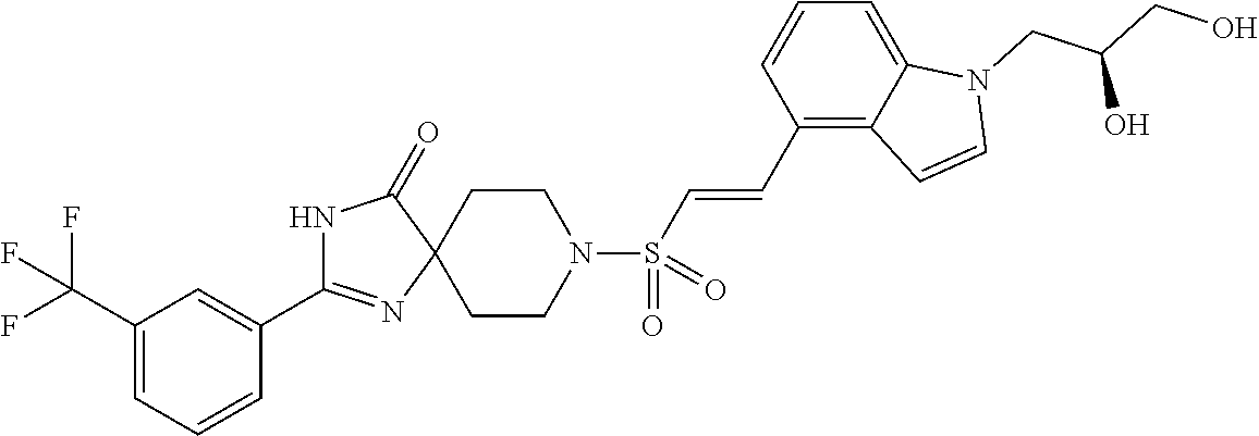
C1(C2=NC3(C(=O)N2)CCN(S(C=CC2=C4C(=CC=C2)N(CC(CO)O)C=C4)(=O)=O)CC3)=CC(C(F)(F)F)=CC=C1
